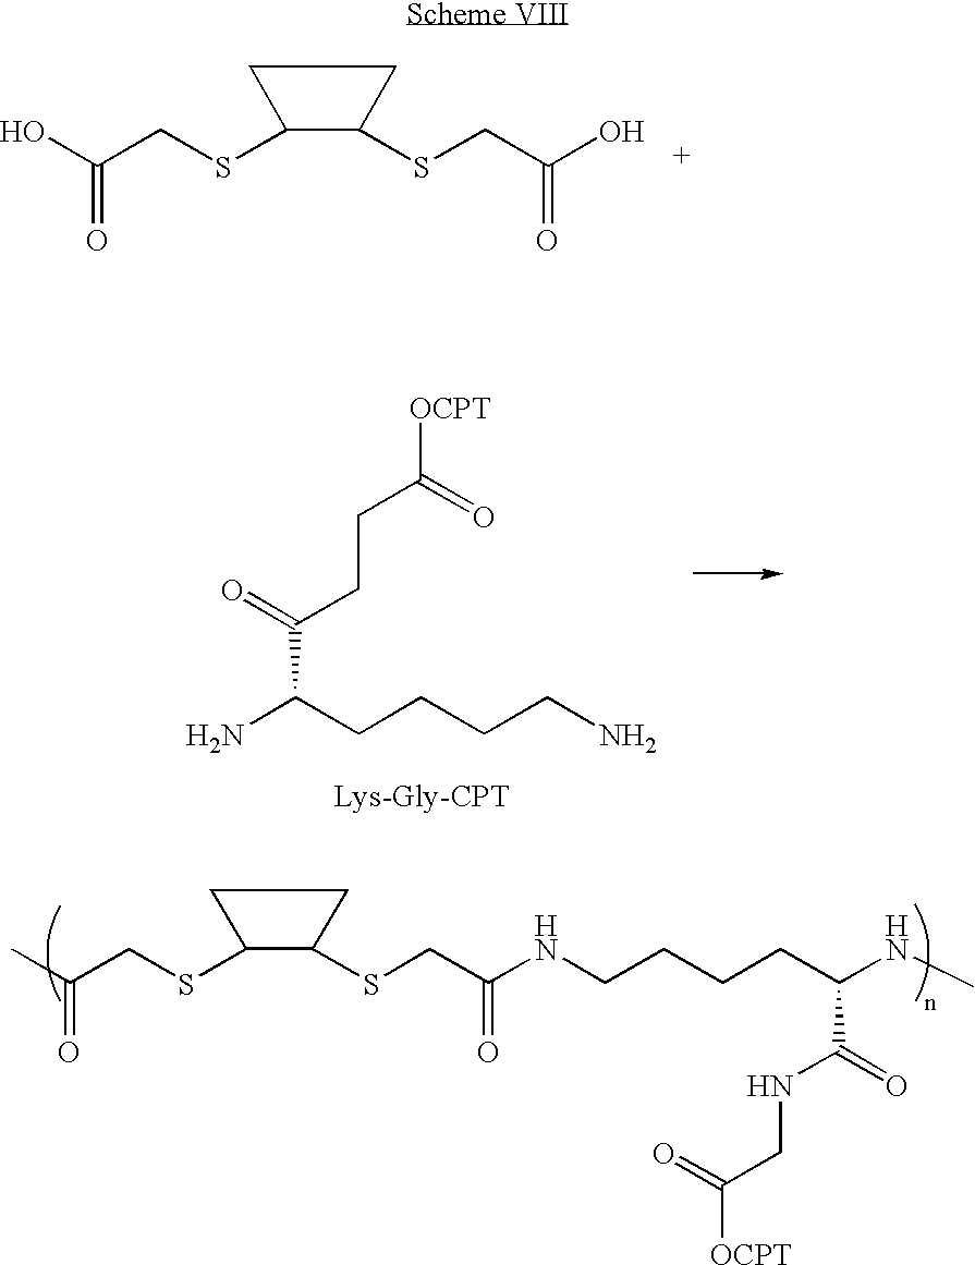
OC(CSC1C(SCC(O)=O)CC1)=O.NCCCCC(N)C(=O)CCC(=O)[OCPT].CC(CSC1C(SCC(NCCCCC(NC)C(=O)NCC(=O)[OCPT])=O)CC1)=O
